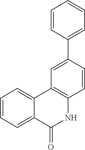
C1=CC=C2C(=C1)C1=C(NC2=O)C=CC(C2=CC=CC=C2)=C1
